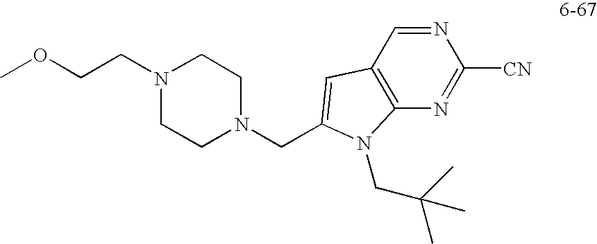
C(N1CCN(CC2=CC3=C(N=C([CN])N=C3)N2CC(C)(C)C)CC1)COC
